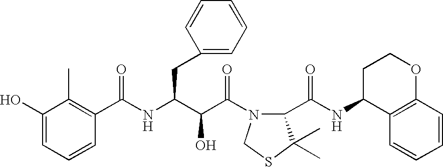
C1(O)=CC=CC(C(NC(C(C(=O)N2C(C(NC3C4=C(OCC3)C=CC=C4)=O)C(C)(C)SC2)O)CC2=CC=CC=C2)=O)=C1C
